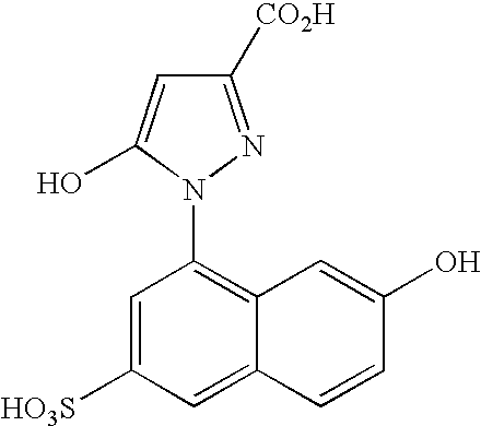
C1=C([HO3S])C=C2C(=C1N1N=C([CO2H])C=C1O)C=C(O)C=C2
